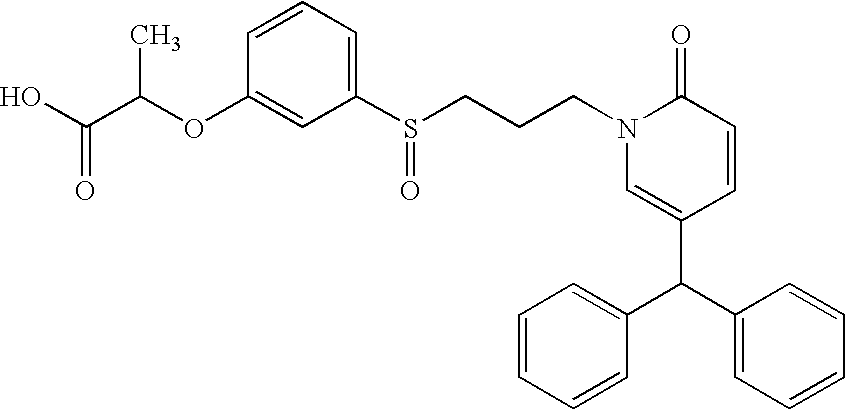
S(CCCN1C(=O)C=CC(C(C2=CC=CC=C2)C2=CC=CC=C2)=C1)(C1=CC=CC(OC(C(O)=O)C)=C1)=O
